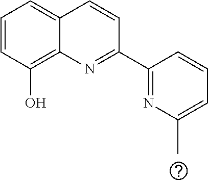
C1=CC(O)=C2C(=C1)C=CC(C1=NC(C)=CC=C1)=N2
